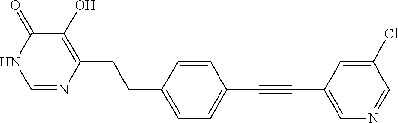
C(C1=C(O)C(=O)NC=N1)CC1=CC=C(C#CC2=CN=CC(Cl)=C2)C=C1
